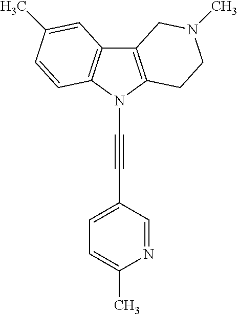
C12=C(N(C#CC3=CC=C(C)N=C3)C3=C1C=C(C)C=C3)CCN(C)C2
